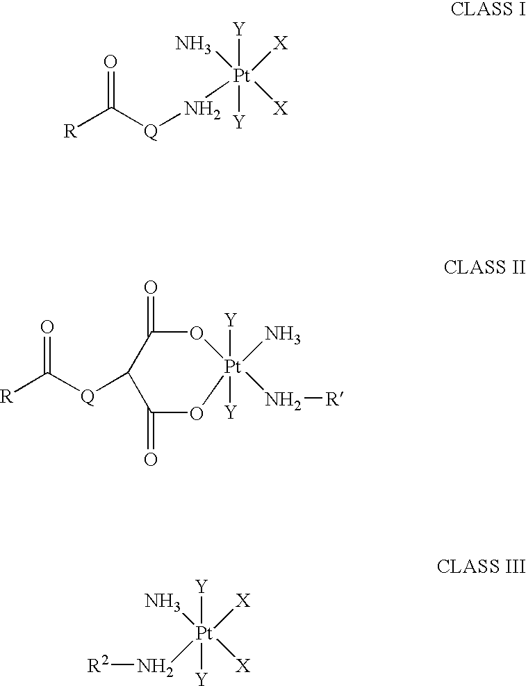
O=C([Q]N[Pt](N)([X])([X])([Y])[Y])[R].O=C([Q]C1C(=O)O[Pt](N)(N[R])([Y])([Y])OC1=O)[R].N[Pt](N[R2])([X])([X])([Y])[Y]
